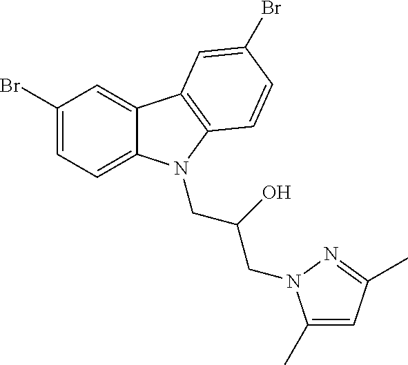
C1(Br)=CC=C2C(=C1)C1=C(N2CC(O)CN2C(C)=CC(C)=N2)C=CC(Br)=C1
